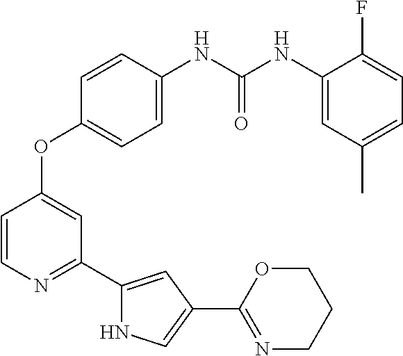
C1(OC2=CC(C3=CC(C4=NCCCO4)=CN3)=NC=C2)=CC=C(NC(NC2=CC(C)=CC=C2F)=O)C=C1
